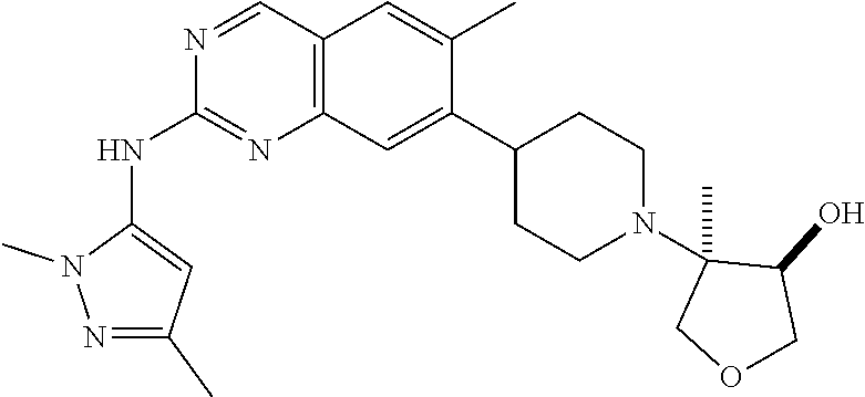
C12=C(C=C(C3CCN(C4(C)COCC4O)CC3)C(C)=C1)N=C(NC1=CC(C)=NN1C)N=C2
